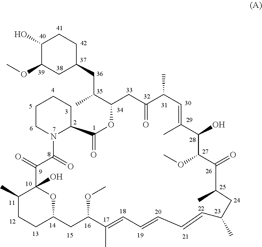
C1(O)C(OC)CC(CC(C)C2OC(=O)C3N(CCCC3)C(=O)C(=O)C3(O)C(C)CCC(O3)CC(OC)C(C)=CC=CC=CC(C)CC(C)C(=O)C(OC)C(O)C(C)=CC(C)C(=O)C2)CC1
